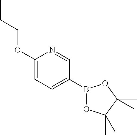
B1(C2=CC=C(OCCC)N=C2)OC(C)(C)C(C)(C)O1
